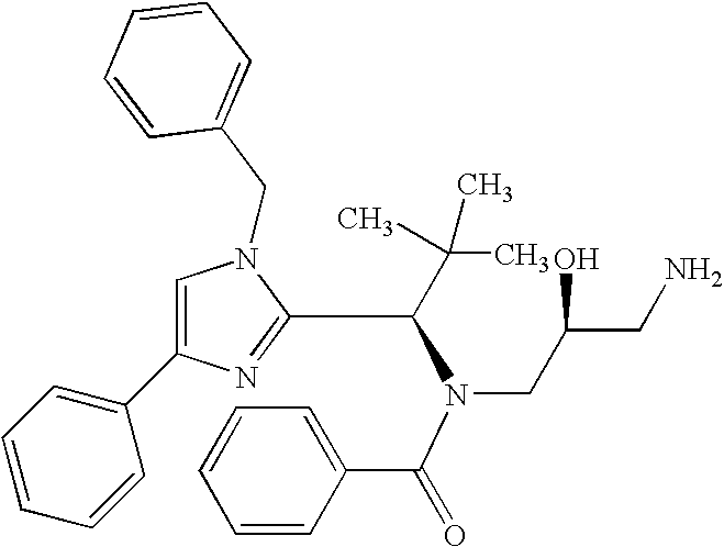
C1=C(C2=CC=CC=C2)N=C(C(C(C)(C)C)N(C(=O)C2=CC=CC=C2)CC(CN)O)N1CC1=CC=CC=C1
